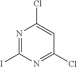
N1=C(I)N=C(Cl)C=C1Cl
